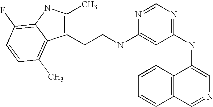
N(C1=NC=NC(NCCC2=C(C)NC3=C(F)C=CC(C)=C23)=C1)C1=CN=CC2=C1C=CC=C2
